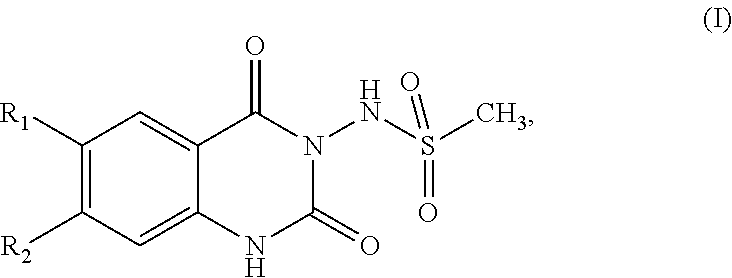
C1([R1])=C([R2])C=C2C(=C1)C(=O)N(NS(=O)(C)=O)C(=O)N2
